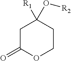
C1C(=O)OCCC1(O[R2])[R1]
